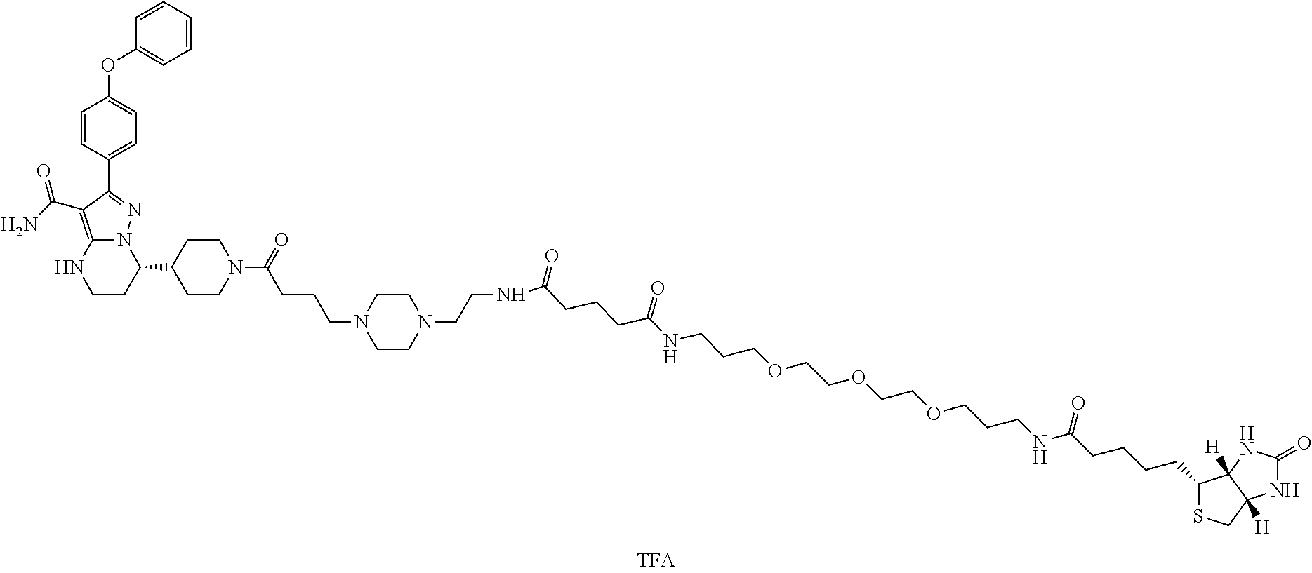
C1=CC(C2=NN3C(=C2C(N)=O)NCCC3C2CCN(C(CCCN3CCN(CCNC(=O)CCCC(NCCCOCCOCCOCCCNC(CCCCC4SCC5([H])C4([H])NC(=O)N5)=O)=O)CC3)=O)CC2)=CC=C1OC1=CC=CC=C1
